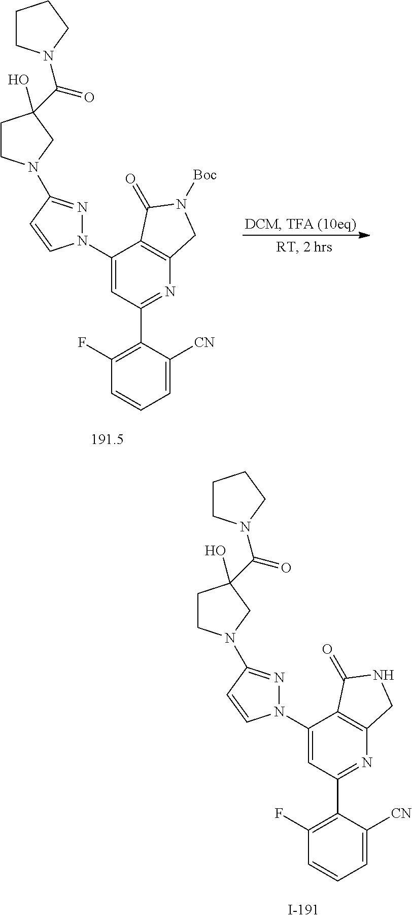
C1(N2CCC(O)(C(=O)N3CCCC3)C2)=NN(C2=CC(C3=C(F)C=CC=C3[CN])=NC3=C2C(=O)NC3)C=C1.C1(N2CCC(O)(C(=O)N3CCCC3)C2)=NN(C2=CC(C3=C(F)C=CC=C3[CN])=NC3=C2C(=O)N([Boc])C3)C=C1
